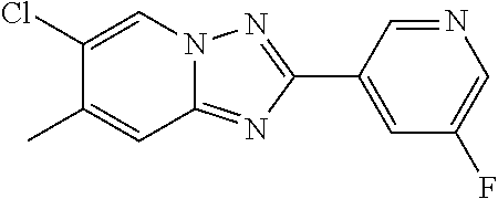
C1(C2=CC(F)=CN=C2)=NN2C(=N1)C=C(C)C(Cl)=C2
